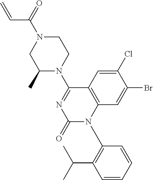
C1(N2CCN(C(=O)C=C)CC2C)=NC(=O)N(C2=C(C(C)C)C=CC=C2)C2=C1C=C(Cl)C(Br)=C2
